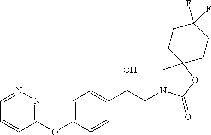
C1(C(CN2CC3(OC2=O)CCC(F)(F)CC3)O)=CC=C(OC2=NN=CC=C2)C=C1
